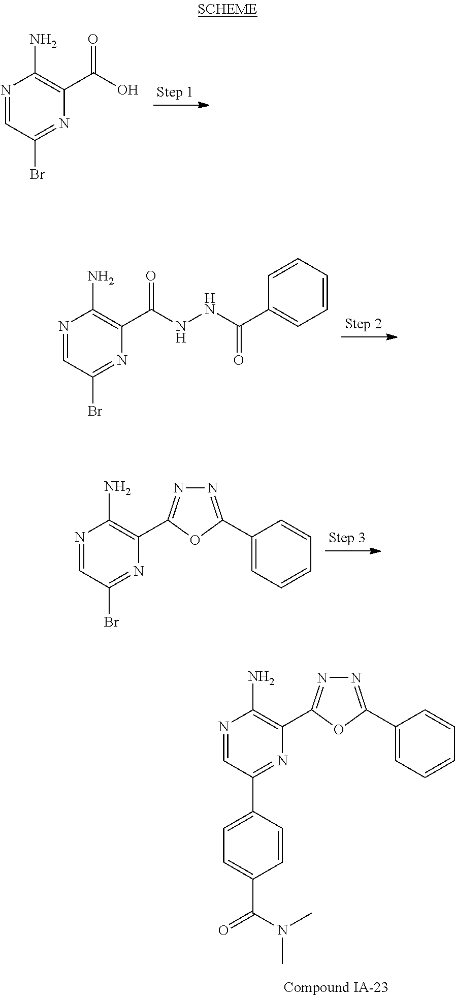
N1=CC(Br)=NC(C(O)=O)=C1N.N1=CC(Br)=NC(C(NNC(C2=CC=CC=C2)=O)=O)=C1N.N1=CC(Br)=NC(C2=NN=C(C3=CC=CC=C3)O2)=C1N.N1=CC(C2=CC=C(C(=O)N(C)C)C=C2)=NC(C2=NN=C(C3=CC=CC=C3)O2)=C1N
